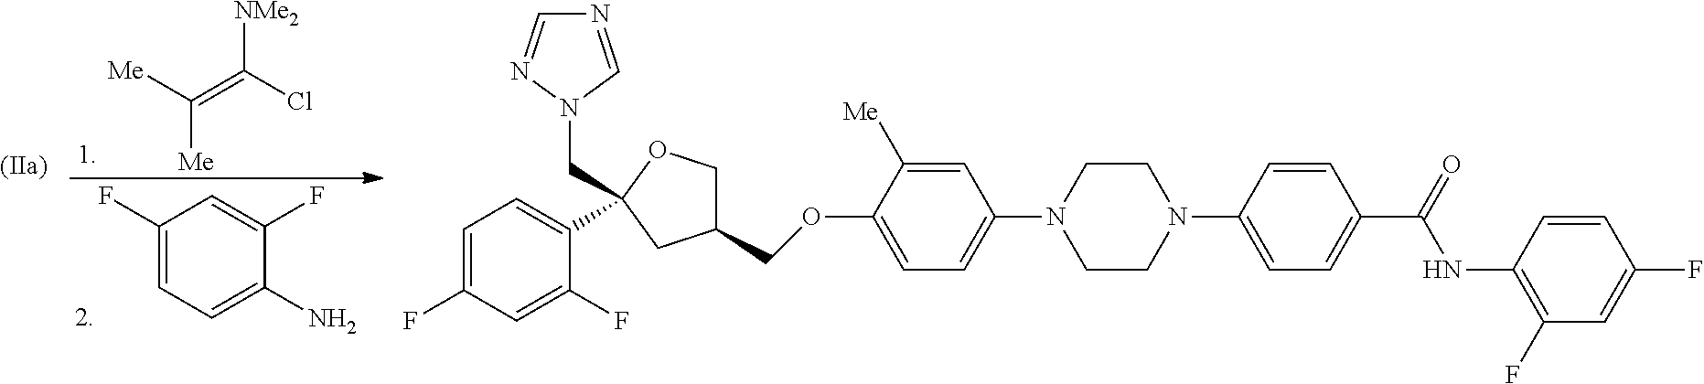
C(=C(Cl)[NMe2])([Me])[Me].C1(F)=CC=C(N)C(F)=C1.C1=CC(N2CCN(C3=CC=C(OCC4COC(CN5C=NC=N5)(C5=CC=C(F)C=C5F)C4)C([Me])=C3)CC2)=CC=C1C(NC1=C(F)C=C(F)C=C1)=O
